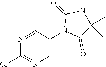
N1=CC(N2C(=O)C(C)(C)NC2=O)=CN=C1Cl
